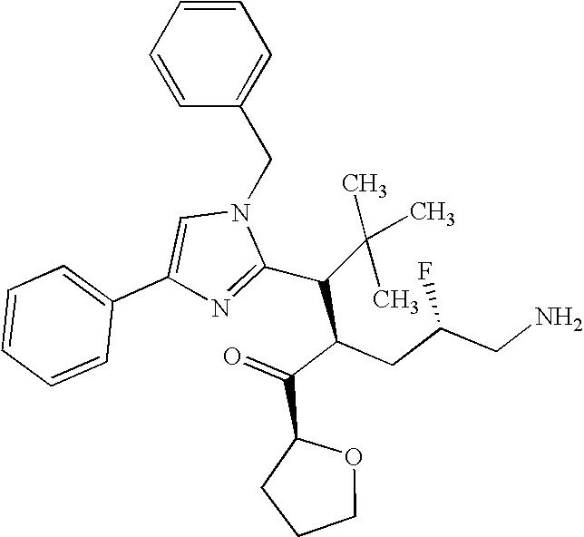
C1=CC=CC(CN2C=C(C3=CC=CC=C3)N=C2C(C(C(=O)C2CCCO2)CC(CN)F)C(C)(C)C)=C1
